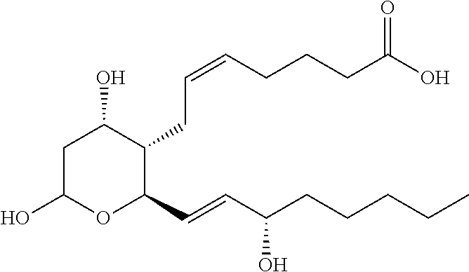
C1C(O)OC(C=CC(CCCCC)O)C(CC=CCCCC(O)=O)C1O
